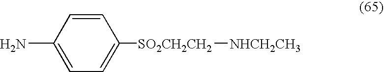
C1=C([SO2CH2CH2][NHCH2CH3])C=CC(N)=C1
